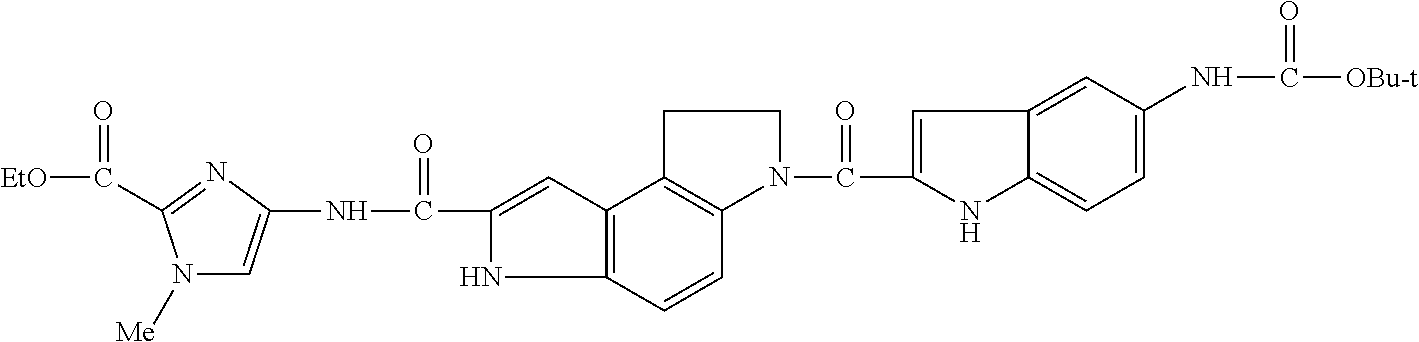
N1C2=C(C=C1C(=O)NC1=CN([Me])C(C([EtO])=O)=N1)C1=C(C=C2)N(C(=O)C2=CC3=CC(NC([OBu-t])=O)=CC=C3N2)CC1
